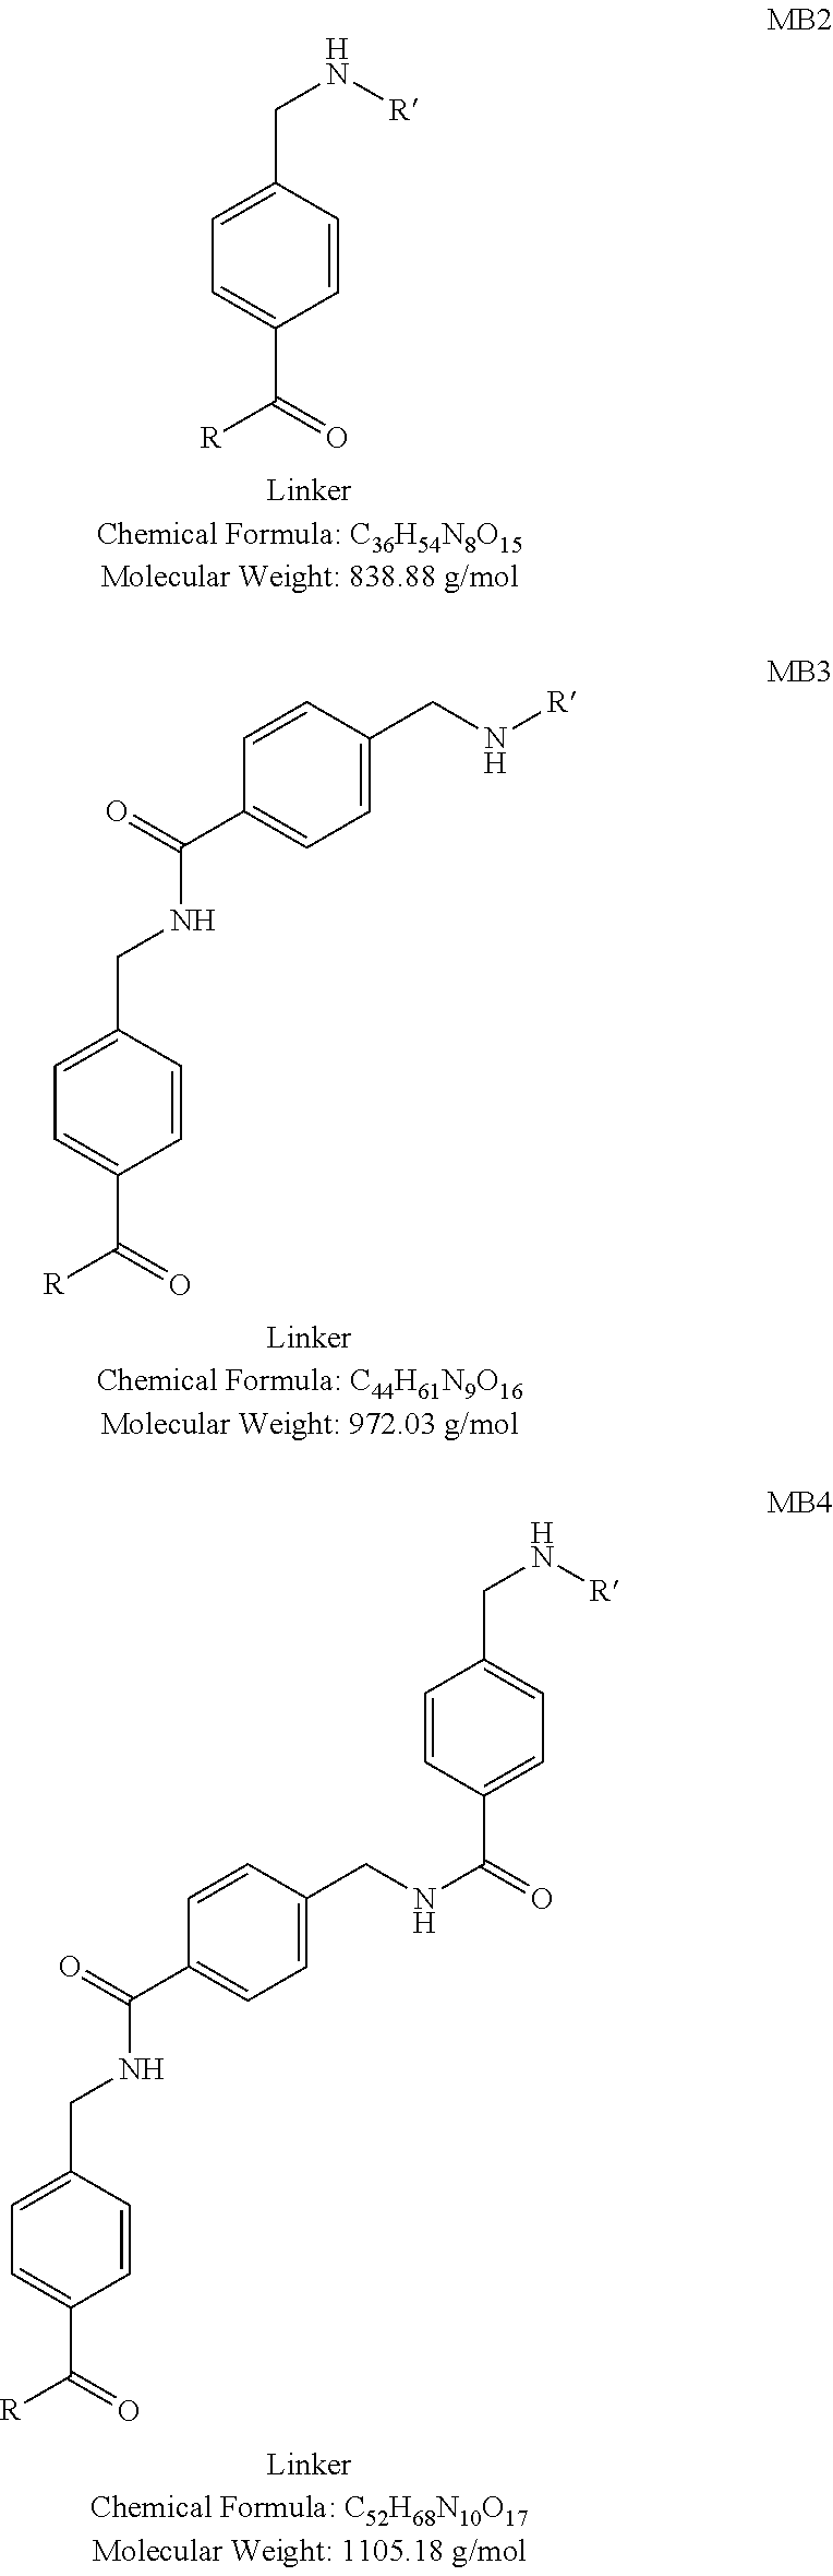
C1=C(CN[R])C=CC(C([R])=O)=C1.C1=C(CNC(=O)C2=CC=C(CN[R])C=C2)C=CC(C([R])=O)=C1.C1=C(CNC(=O)C2=CC=C(CNC(C3=CC=C(CN[R])C=C3)=O)C=C2)C=CC(C([R])=O)=C1
